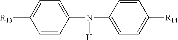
C1=CC(N(C2=CC=C([R14])C=C2)[H])=CC=C1[R13]
